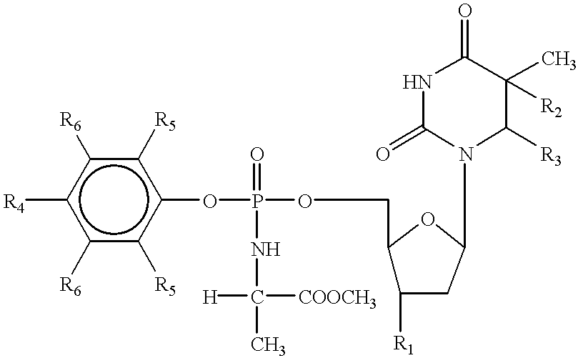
O(P(OCC1C([R1])CC(N2C([R3])C(C)([R2])C(=O)NC2=O)O1)(=O)NC([COOCH3])([H])C)c1c([R5])c([R6])c([R4])c([R6])c1[R5]
